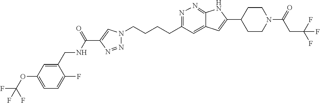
N1=C(CCCCN2N=NC(C(NCC3=CC(OC(F)(F)F)=CC=C3F)=O)=C2)C=C2C(=N1)NC(C1CCN(C(CC(F)(F)F)=O)CC1)=C2
